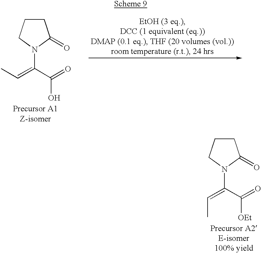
C1CCN(C(=CC)C(=O)[OEt])C1=O.C1CCN(C(=CC)C(=O)O)C1=O
